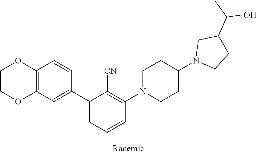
C1COC2=C(O1)C=CC(C1=CC=CC(N3CCC(N4CCC(C(C)O)C4)CC3)=C1[CN])=C2
